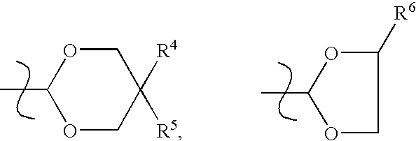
O1CC([R4])([R5])COC1C.CC1OC([R6])CO1
